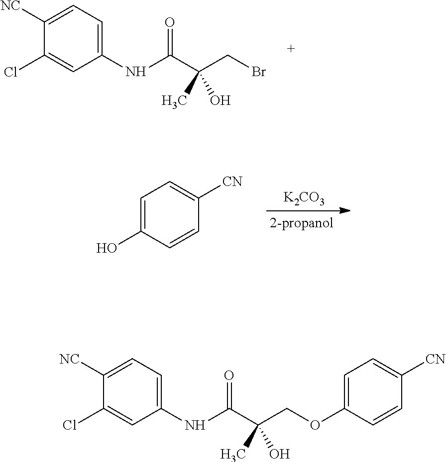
C1=C([NC])C(Cl)=CC(NC(C(CBr)(C)O)=O)=C1.C1=C(O)C=CC([CN])=C1.[K2CO3].C1=C([NC])C(Cl)=CC(NC(C(COC2=CC=C([CN])C=C2)(C)O)=O)=C1
